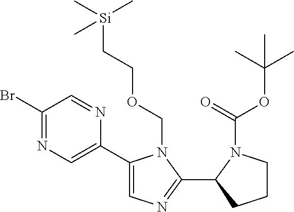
C1(Br)=NC=C(C2=CN=C(C3CCCN3C(=O)OC(C)(C)C)N2COCC[Si](C)(C)C)N=C1
